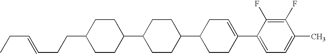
C1(F)=C(F)C(C2=CCC(C3CCC(C4CCC(CCC=CCC)CC4)CC3)CC2)=CC=C1C
